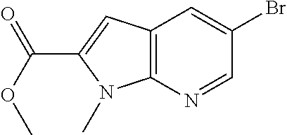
C12=C(N=CC(Br)=C1)N(C)C(C(=O)OC)=C2
